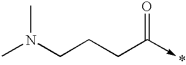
CN(CCCC(=O)->*)C
